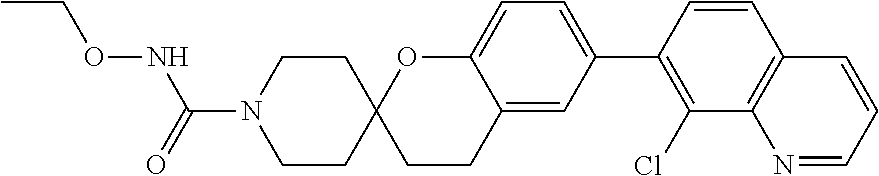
O=C(NOCC)N1CCC2(CC1)CCC1=CC(C3=C(Cl)C4=C(C=C3)C=CC=N4)=CC=C1O2
